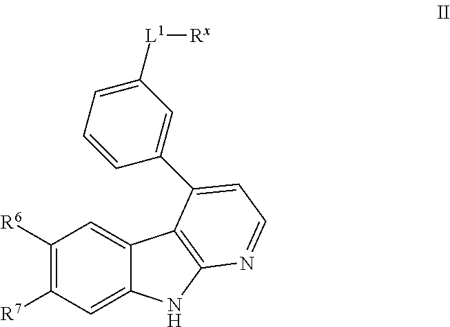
C1([R6])=C([R7])C=C2C(=C1)C1=C(N2)N=CC=C1C1=CC([L1][Rx])=CC=C1
